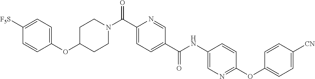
C1([F5S])=CC=C(OC2CCN(C(C3=CC=C(C(NC4=CN=C(OC5=CC=C([CN])C=C5)C=C4)=O)C=N3)=O)CC2)C=C1
